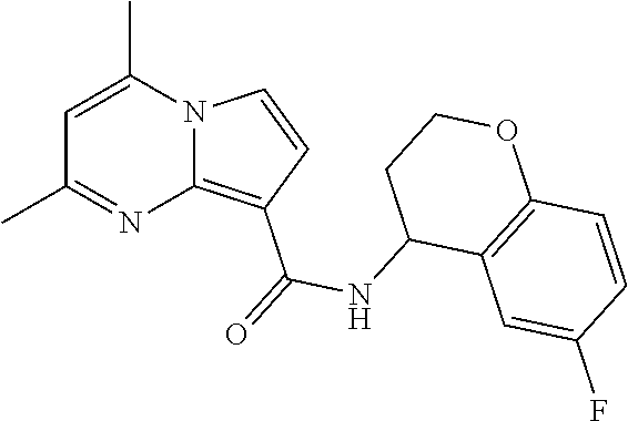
C1=C(C)N2C(=C(C(=O)NC3C4=C(OCC3)C=CC(F)=C4)C=C2)N=C1C
